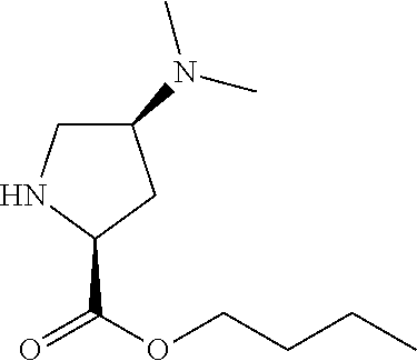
C1(N(C)C)CNC(C(OCCCC)=O)C1
